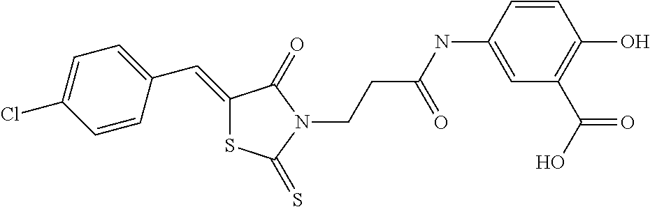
C1(=CC2=CC=C(Cl)C=C2)SC(=S)N(CCC(NC2=CC(C(O)=O)=C(O)C=C2)=O)C1=O
